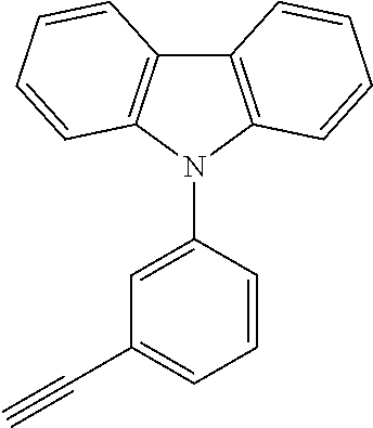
C12=C(N(C3=CC(C#C)=CC=C3)C3=C1C=CC=C3)C=CC=C2
